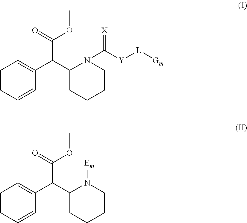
C1=CC=CC(C(C2CCCCN2C([Y][L][Gm])=[X])C(OC)=O)=C1.C1=CC=CC(C(C2CCCCN2[Em])C(OC)=O)=C1
